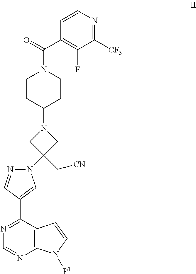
C1(N2CC(C[CN])(N3N=CC(C4=NC=NC5=C4C=CN5[P1])=C3)C2)CCN(C(C2=C(F)C([CF3])=NC=C2)=O)CC1
